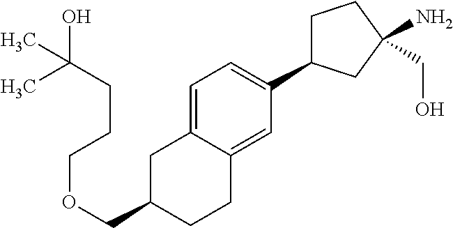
C(OCC1CC2=CC=C(C3CCC(N)(CO)C3)C=C2CC1)CCC(C)(O)C
